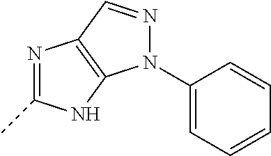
C1(N2C3=C(N=C(C)N3)C=N2)=CC=CC=C1
